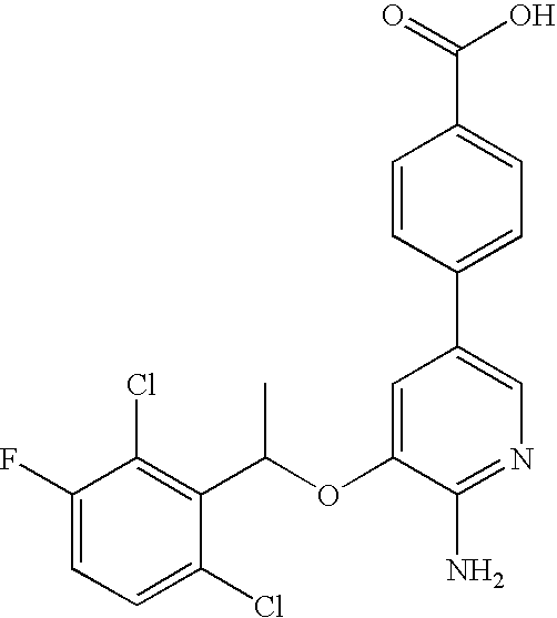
C1(F)=CC=C(Cl)C(C(OC2=CC(C3=CC=C(C(=O)O)C=C3)=CN=C2N)C)=C1Cl
